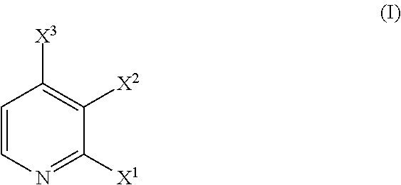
C1=CN=C([X1])C([X2])=C1[X3]
